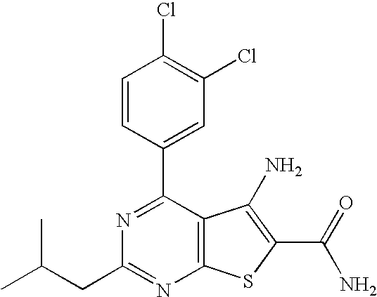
C1(C2=CC(Cl)=C(Cl)C=C2)=NC(CC(C)C)=NC2=C1C(N)=C(C(N)=O)S2
